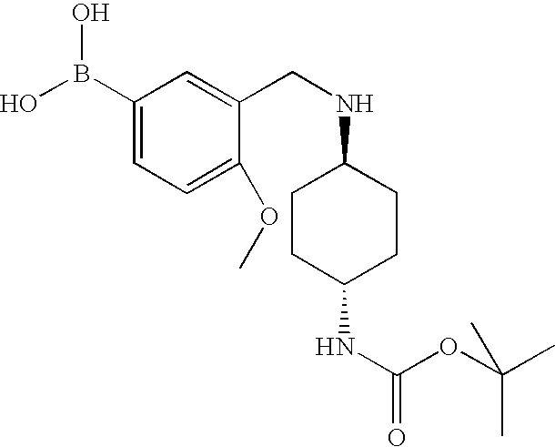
N(C1CCC(NC(=O)OC(C)(C)C)CC1)CC1=CC(B(O)O)=CC=C1OC
